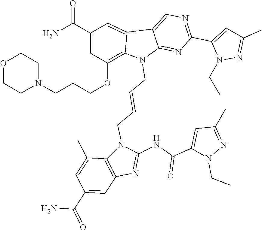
N1(CC)N=C(C)C=C1C(NC1=NC2=C(C(C)=CC(C(N)=O)=C2)N1CC=CCN1C2=NC(C3=CC(C)=NN3CC)=NC=C2C2=CC(C(N)=O)=CC(OCCCN3CCOCC3)=C21)=O
